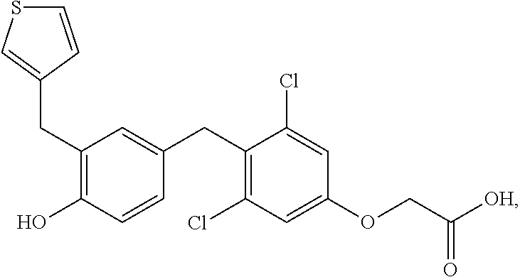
C(C1=C(O)C=CC(CC2=C(Cl)C=C(OCC([OH])=O)C=C2Cl)=C1)C1=CSC=C1
